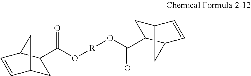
C1C2C=CC(C1C(O[R]OC(=O)C1CC3C=CC1C3)=O)C2
